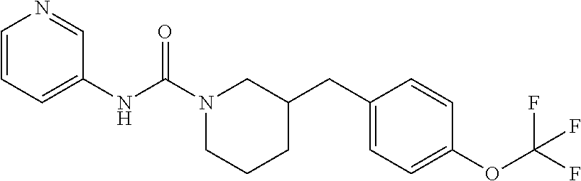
N1(C(NC2=CC=CN=C2)=O)CCCC(CC2=CC=C(OC(F)(F)F)C=C2)C1
